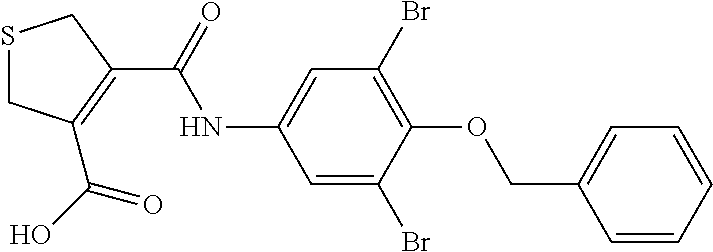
S1CC(C(O)=O)=C(C(=O)NC2=CC(Br)=C(OCC3=CC=CC=C3)C(Br)=C2)C1
